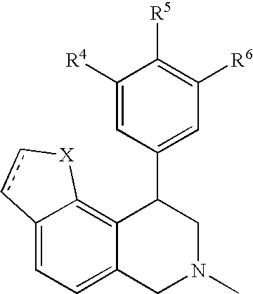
C12=CC=C3C(=C1[X]cc2)C(C1=CC([R6])=C([R5])C([R4])=C1)CN(C)C3
